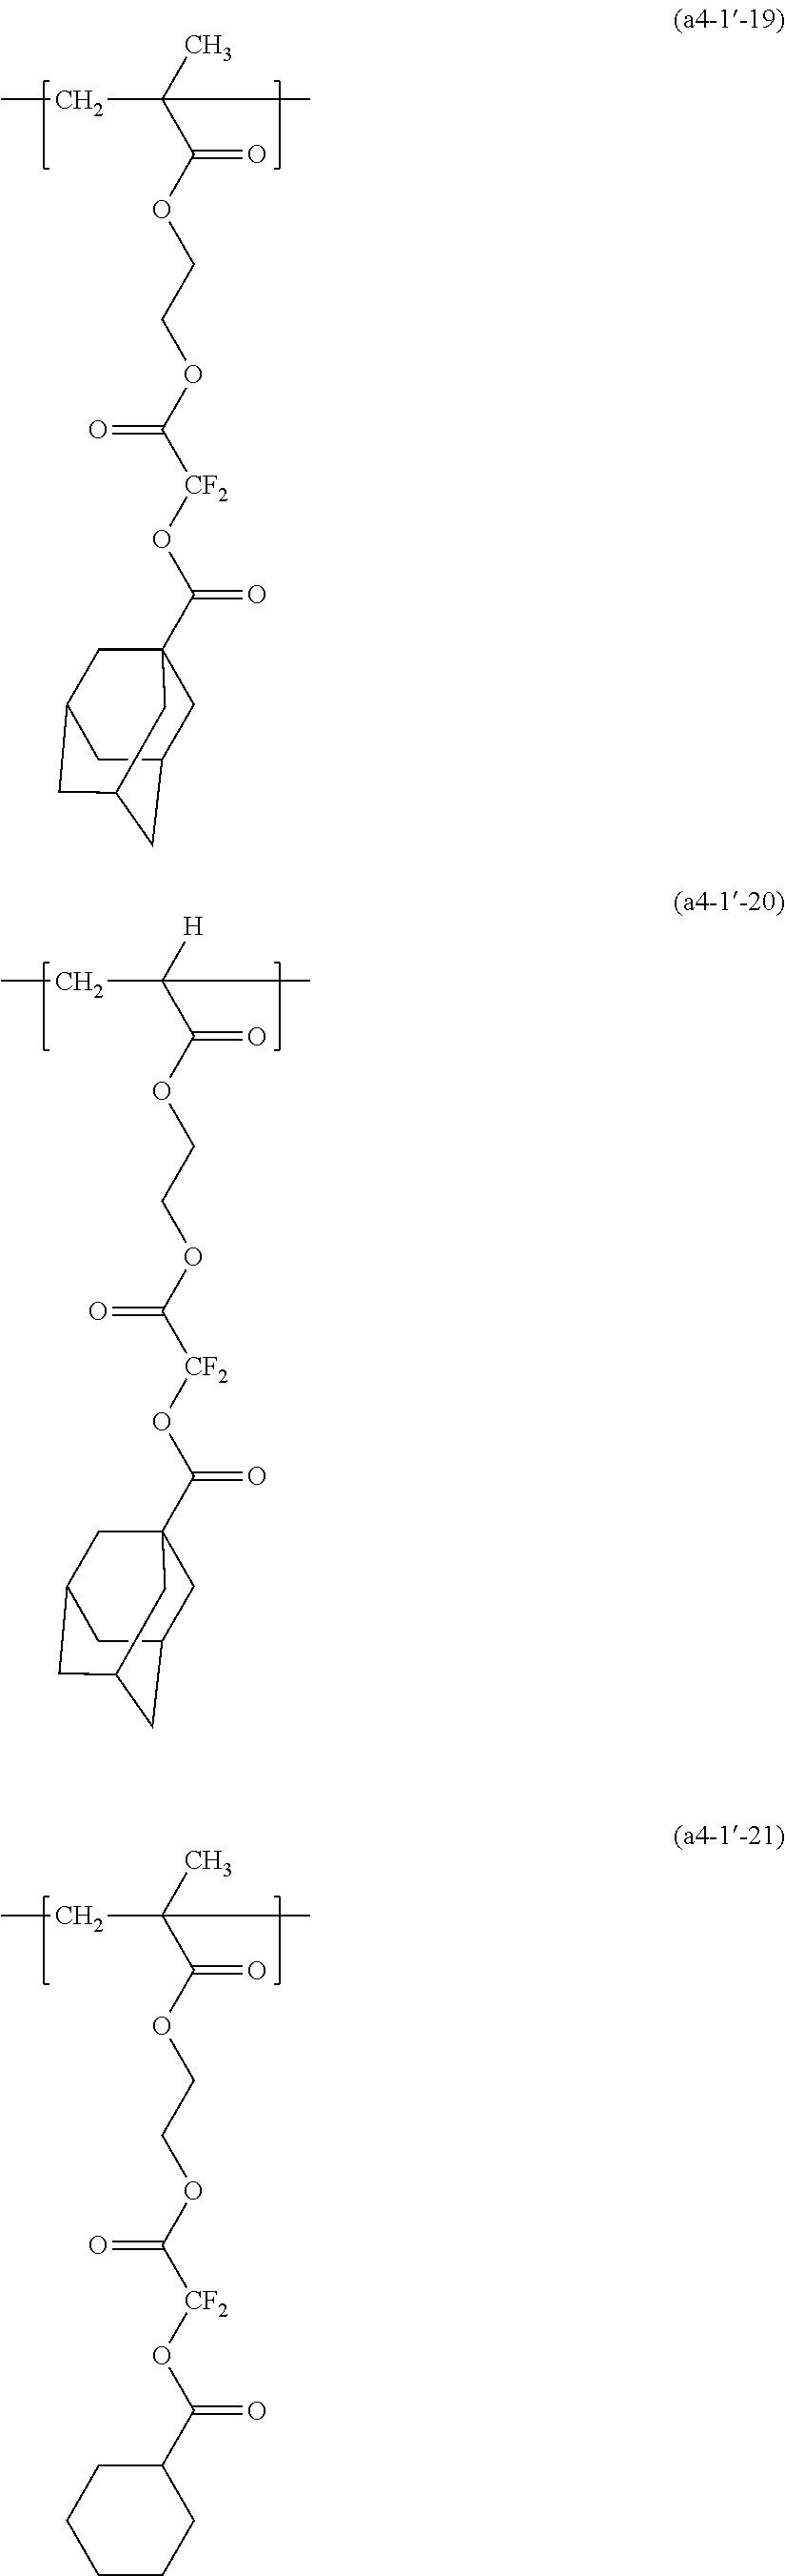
CCC(C(OCCOC([CF2]OC(C12CC3CC(CC(C1)C3)C2)=O)=O)=O)(C)C.CCC(C(OCCOC([CF2]OC(C12CC3CC(CC(C1)C3)C2)=O)=O)=O)([H])C.CCC(C(OCCOC([CF2]OC(C1CCCCC1)=O)=O)=O)(C)C
